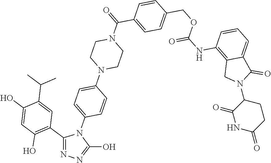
N1C(=O)CCC(N2C(=O)C3=CC=CC(NC(=O)OCC4=CC=C(C(N5CCN(C6=CC=C(N7C(C8=C(O)C=C(O)C(C(C)C)=C8)=NN=C7O)C=C6)CC5)=O)C=C4)=C3C2)C1=O
